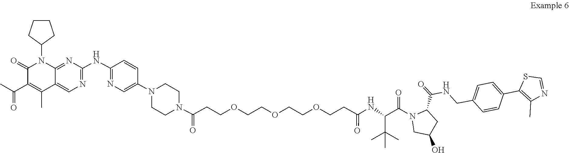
C1CN(C2=CN=C(NC3=NC=C4C(C)=C(C(=O)C)C(=O)N(C5CCCC5)C4=N3)C=C2)CCN1C(=O)CCOCCOCCOCCC(=O)NC(C(C)(C)C)C(N1CC(O)CC1C(NCC1=CC=C(C2=C(C)N=CS2)C=C1)=O)=O
